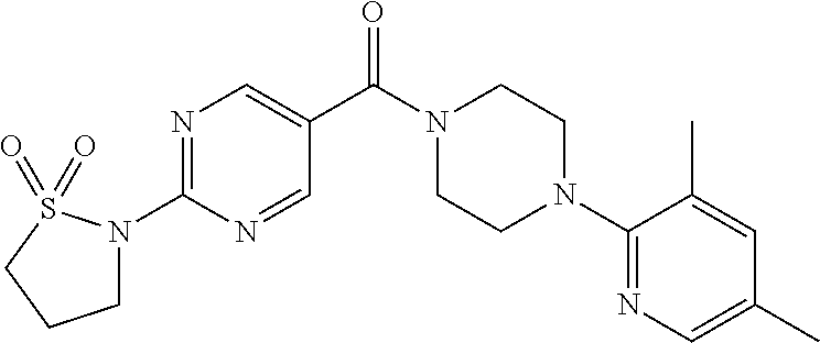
N1=C(N2CCCS2(=O)=O)N=CC(C(N2CCN(C3=NC=C(C)C=C3C)CC2)=O)=C1
